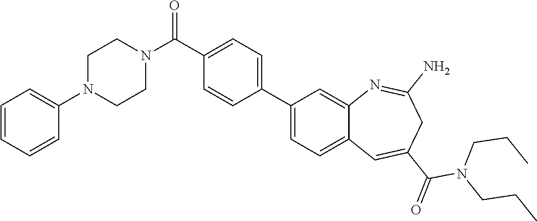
C1CN(C(=O)C2=CC=C(C3=CC=C4C(=C3)N=C(N)CC(C(N(CCC)CCC)=O)=C4)C=C2)CCN1C1=CC=CC=C1
